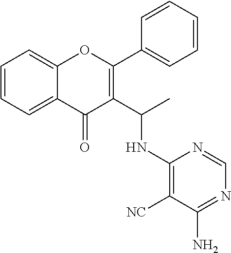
C1=CC=C2C(=C1)OC(C1=CC=CC=C1)=C(C(C)NC1=C([NC])C(N)=NC=N1)C2=O
